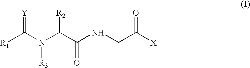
C([R1])(=[Y])N([R3])C([R2])C(=O)NCC(=O)[X]
